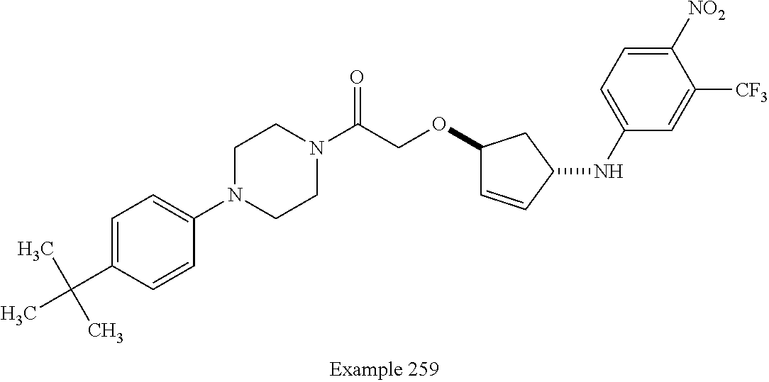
C1=C(C(C)(C)C)C=CC(N2CCN(C(=O)COC3C=CC(NC4=CC=C([NO2])C([CF3])=C4)C3)CC2)=C1
